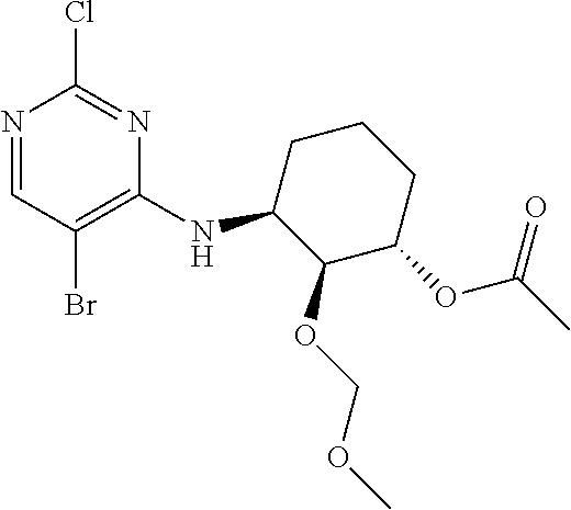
N1=CC(Br)=C(NC2C(OCOC)C(OC(C)=O)CCC2)N=C1Cl
